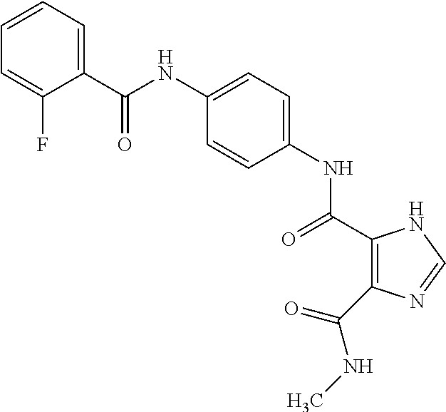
C(NC1=CC=C(NC(=O)C2=C(C(NC)=O)N=CN2)C=C1)(=O)C1=CC=CC=C1F
